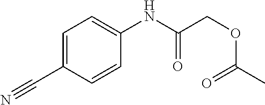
C1=C(C#N)C=CC(NC(COC(C)=O)=O)=C1
